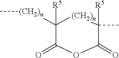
C1([R5])([(CH2)n]C)C(=O)OC(=O)C(C)([R5])[(CH2)n]1
